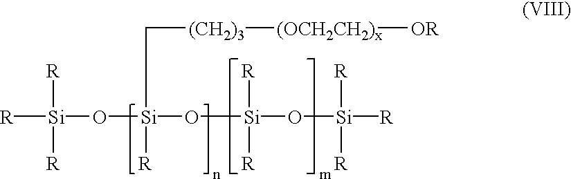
[R][Si]([R])([R])O[Si](C[(CH2)3][(OCH2CH2)x][OR])(O[Si](O[Si]([R])([R])[R])([R])[R])[R]
